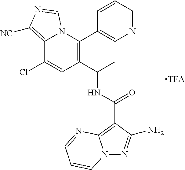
C12=C([NC])N=CN1C(C1=CN=CC=C1)=C(C(NC(=O)C1=C3N(N=C1N)C=CC=N3)C)C=C2Cl
